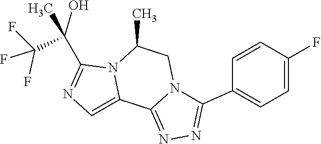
FC(F)(F)C(C)(C1=NC=C2N1C(C)CN1C2=NN=C1C1=CC=C(F)C=C1)O
